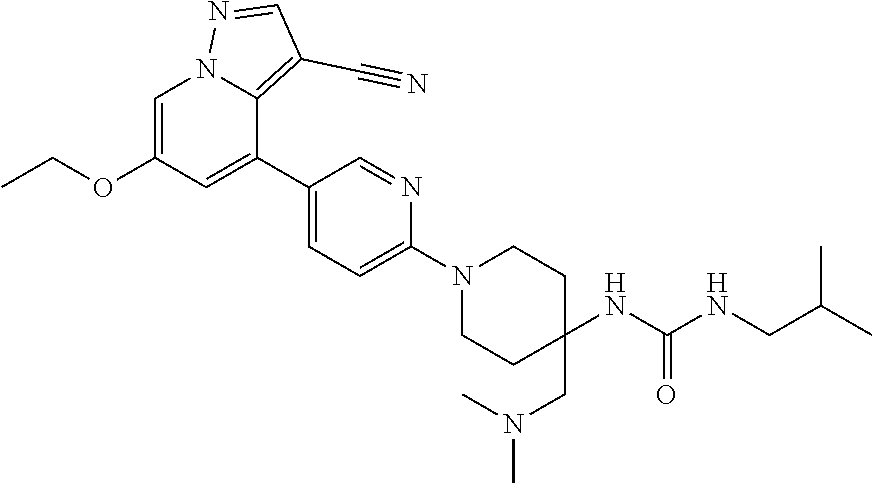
C1=C(OCC)C=C(C2=CC=C(N3CCC(CN(C)C)(NC(NCC(C)C)=O)CC3)N=C2)C2=C(C#N)C=NN12
